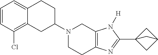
C12=CC=CC(Cl)=C1CC(N1CCC3=C(C1)N([H])C(C14CC(C1)C4)=N3)CC2
